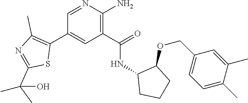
N1=CC(C2=C(C)N=C(C(C)(O)C)S2)=CC(C(=O)NC2CCCC2OCC2=CC=C(C)C(C)=C2)=C1N
